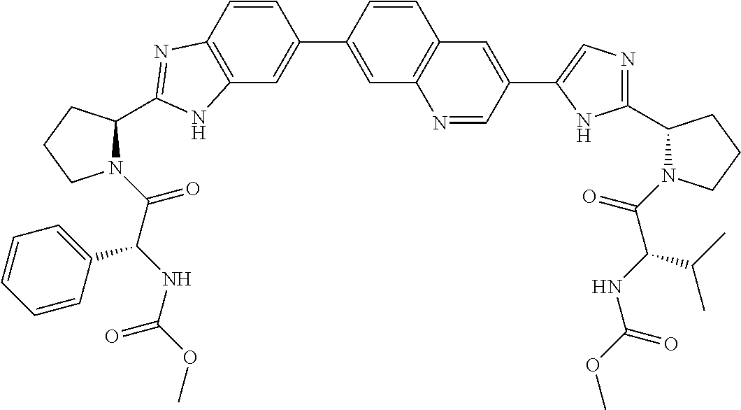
C12=C(C=C(C3=CC4=C(C=C3)C=C(C3=CN=C(C5N(C(=O)C(C(C)C)NC(=O)OC)CCC5)N3)C=N4)C=C1)NC(C1N(C(=O)C(NC(=O)OC)C3=CC=CC=C3)CCC1)=N2
